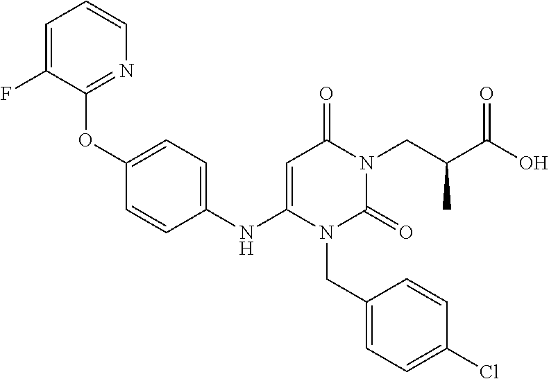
C1=C(F)C(OC2=CC=C(NC3=CC(=O)N(CC(C(O)=O)C)C(=O)N3CC3=CC=C(Cl)C=C3)C=C2)=NC=C1
